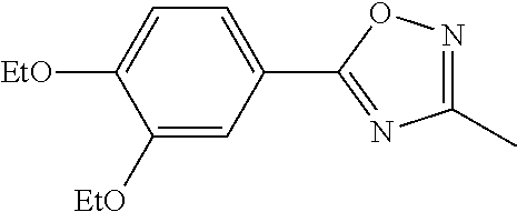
C1([EtO])=CC(C2=NC(C)=NO2)=CC=C1[EtO]
